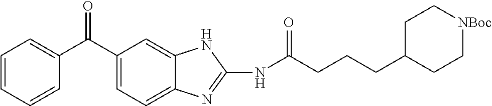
C1=CC=CC(C(C2=CC=C3C(=C2)NC(NC(=O)CCCC2CC[NBoc]CC2)=N3)=O)=C1
